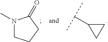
C1(C(C)C)CC1.N1(C)CCCC1=O
